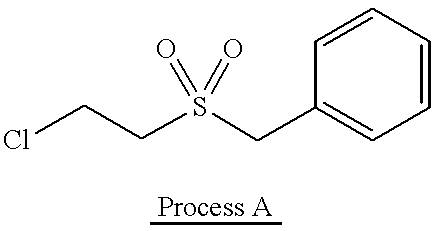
ClCCS(CC1=CC=CC=C1)(=O)=O
